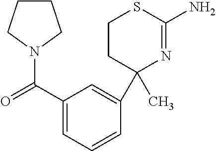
C1(C(=O)N2CCCC2)=CC=CC(C2(C)N=C(N)SCC2)=C1
